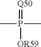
[Q50]=P([OR59])(C)C
